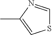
S1C=NC(C)=C1
